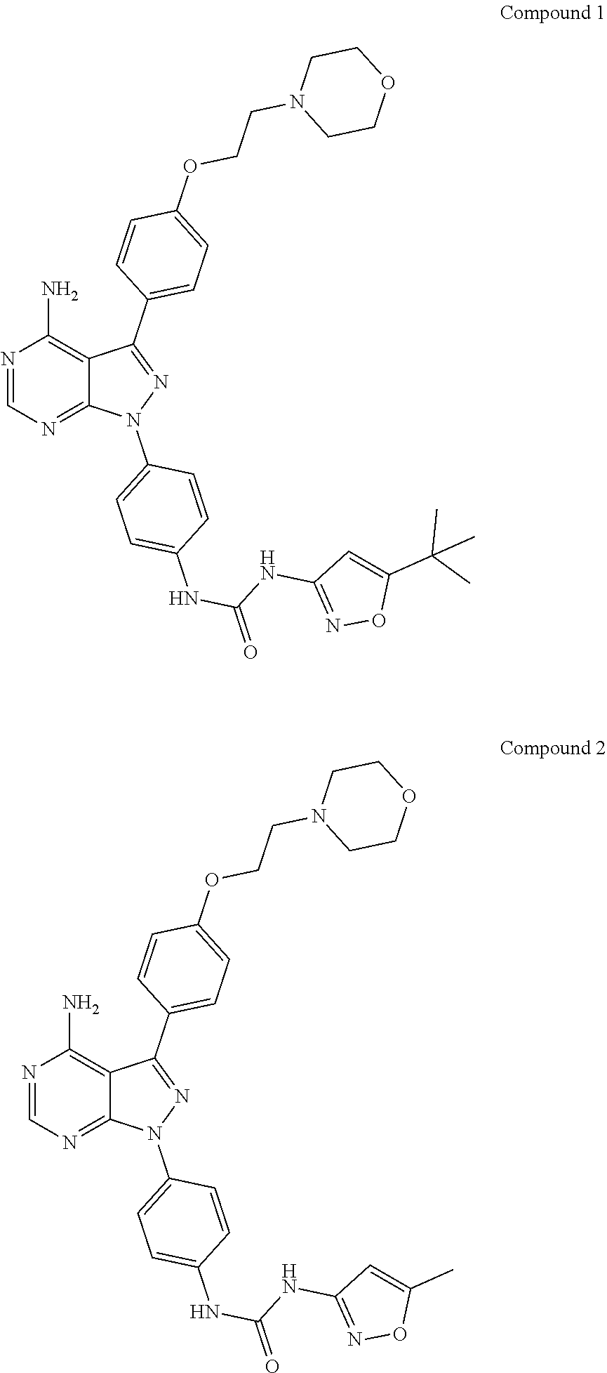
N1=CN=C2C(=C1N)C(C1=CC=C(OCCN3CCOCC3)C=C1)=NN2C1=CC=C(NC(NC2=NOC(C(C)(C)C)=C2)=O)C=C1.N1=CN=C2C(=C1N)C(C1=CC=C(OCCN3CCOCC3)C=C1)=NN2C1=CC=C(NC(NC2=NOC(C)=C2)=O)C=C1
